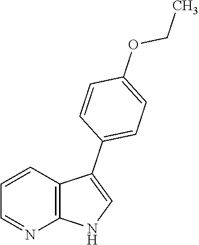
C1=CC2=C(N=C1)NC=C2C1=CC=C(OCC)C=C1
